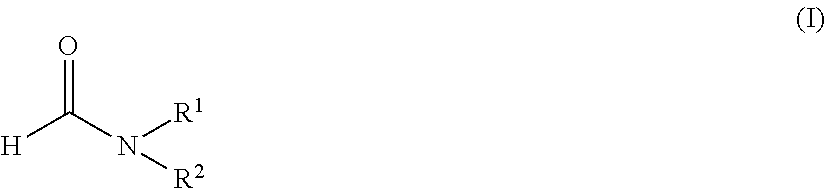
O=C([H])N([R2])[R1]
